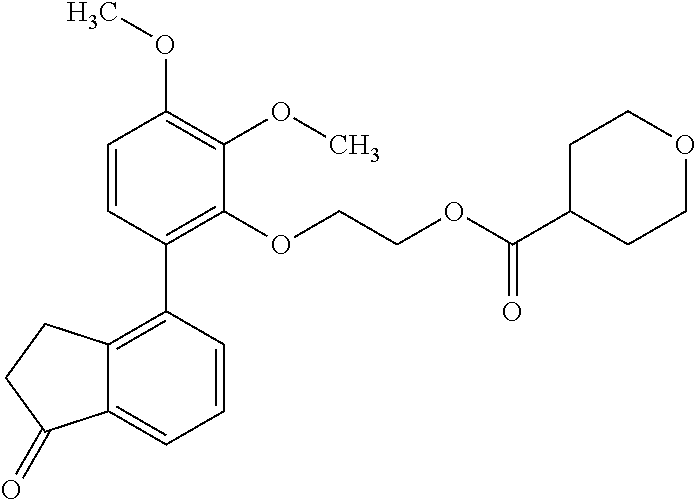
C1=CC(C2=C3C(=CC=C2)C(=O)CC3)=C(OCCOC(C2CCOCC2)=O)C(OC)=C1OC
